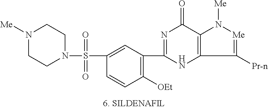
N1([Me])CCN(S(=O)(=O)C2=CC(C3=NC(=O)C4=C(N3)C([Pr-n])=[Me]N4[Me])=C([OEt])C=C2)CC1
